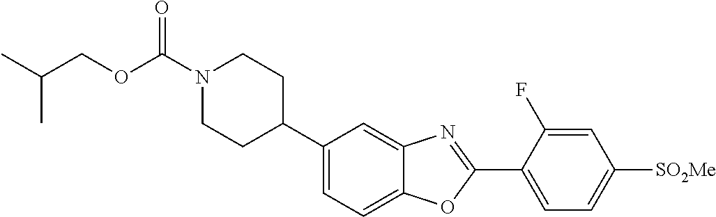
N1(C(OCC(C)C)=O)CCC(C2=CC=C3C(=C2)N=C(C2=CC=C([SO2Me])C=C2F)O3)CC1
